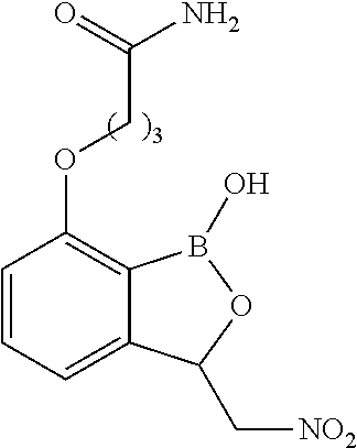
C1=CC=C2C(=C1OCC(N)=O)B(O)OC2C[NO2]
